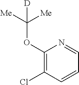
C1(OC([Me])([Me])[D])=C(Cl)C=CC=N1
